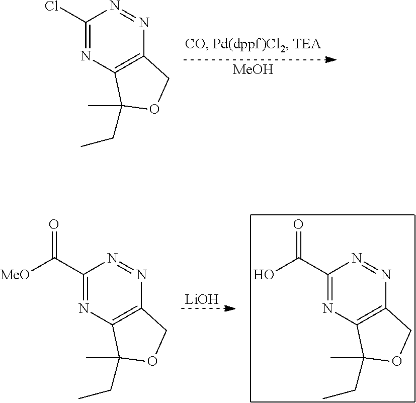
C1(Cl)=NC2=C(N=N1)COC2(C)CC.[MeOH].C1(C([MeO])=O)=NC2=C(N=N1)COC2(C)CC.[LiOH].C1(C(O)=O)=NC2=C(N=N1)COC2(C)CC
